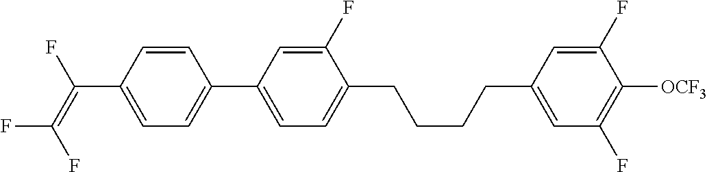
C(C1=CC=C(C2=CC=C(CCCCC3=CC(F)=C([OCF3])C(F)=C3)C(F)=C2)C=C1)(=C(F)F)F
